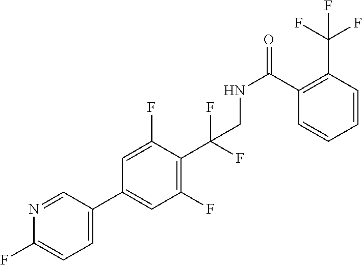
C1=C(C2=CC(F)=C(C(F)(F)CNC(C3=C(C(F)(F)F)C=CC=C3)=O)C(F)=C2)C=NC(F)=C1
